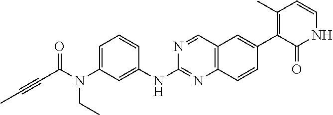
C1=C(N(C(C#CC)=O)CC)C=C(NC2=NC3=C(C=N2)C=C(C2=C(C)C=CNC2=O)C=C3)C=C1
